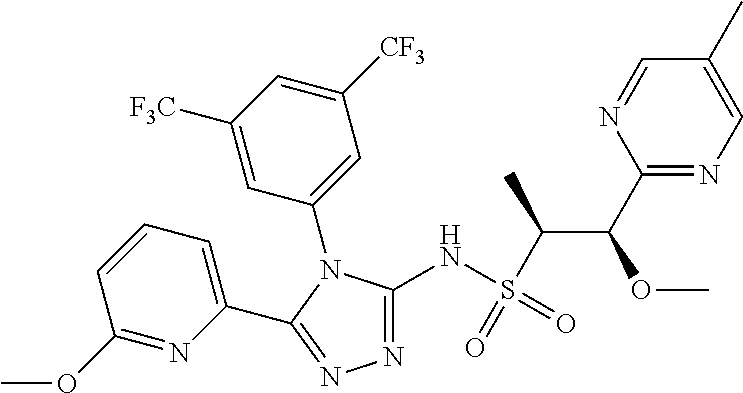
N1=C(NS(=O)(=O)C(C(C2=NC=C(C)C=N2)OC)C)N(C2=CC([CF3])=CC([F3C])=C2)C(C2=CC=CC(OC)=N2)=N1
